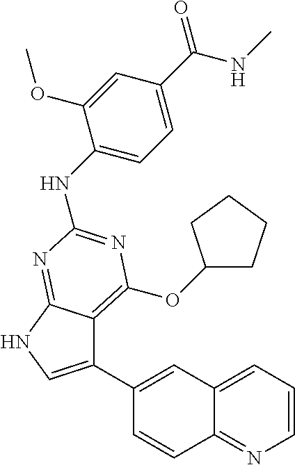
C1(C2=CNC3=NC(NC4=CC=C(C(NC)=O)C=C4OC)=NC(OC4CCCC4)=C23)=CC2=CC=CN=C2C=C1
